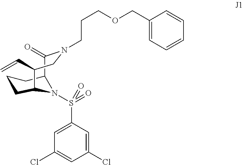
C12C(=O)N(CCCOCC3=CC=CC=C3)CC(C=C)C(CCC1)N2S(=O)(C1=CC(Cl)=CC(Cl)=C1)=O
